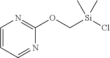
C1=CC=NC(OC[Si](Cl)(C)C)=N1
